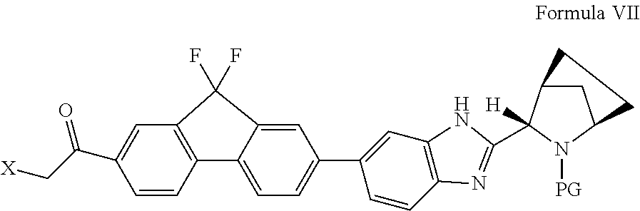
[X]CC(=O)C1=CC2=C(C=C1)C1=CC=C(C3=CC4=C(C=C3)N=C(C3([H])C5CC(N3[PG])CC5)N4)C=C1C2(F)F
